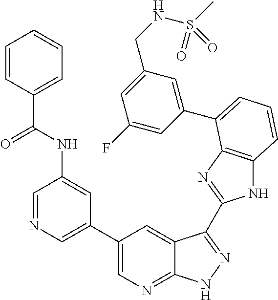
C1(C2=CN=C3C(=C2)C(C2=NC4=C(N2)C=CC=C4C2=CC(CNS(=O)(C)=O)=CC(F)=C2)=NN3)=CN=CC(NC(C2=CC=CC=C2)=O)=C1
